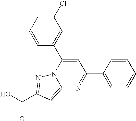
O=C(O)C1=NN2C(=C1)N=C(C1=CC=CC=C1)C=C2C1=CC(Cl)=CC=C1
